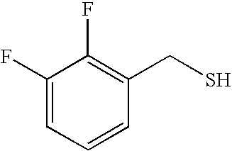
C1(F)=CC=CC(CS)=C1F
